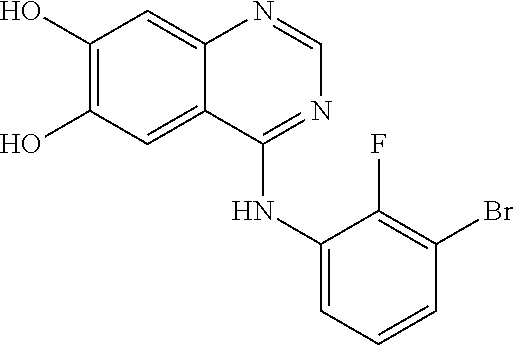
C1(O)=C(O)C=C2C(=C1)N=CN=C2NC1=CC=CC(Br)=C1F
